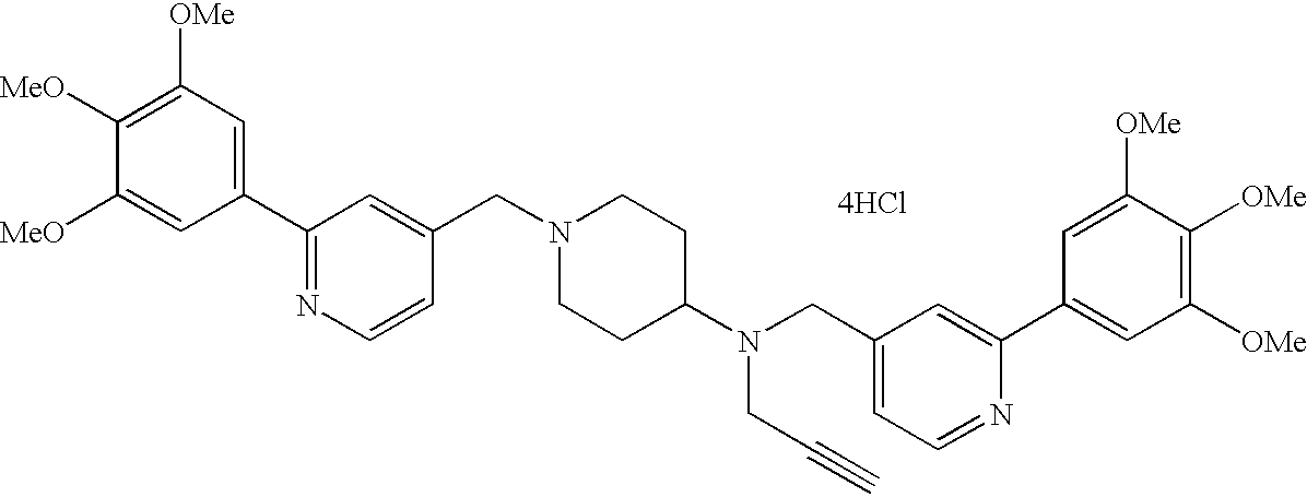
[4HCl].C1(C2=NC=CC(CN3CCC(N(CC4=CC=NC(C5=CC([OMe])=C([OMe])C([OMe])=C5)=C4)CC#C)CC3)=C2)=CC([OMe])=C([MeO])C([MeO])=C1
